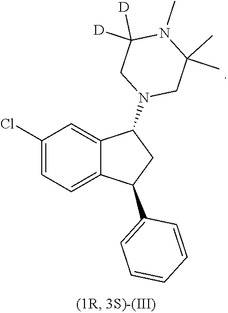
C1(Cl)=CC=C2C(=C1)C(N1CC(C)(C)N(C)C([D])([D])C1)CC2C1=CC=CC=C1
